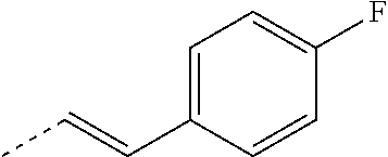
C1=C(C=CC)C=CC(F)=C1
